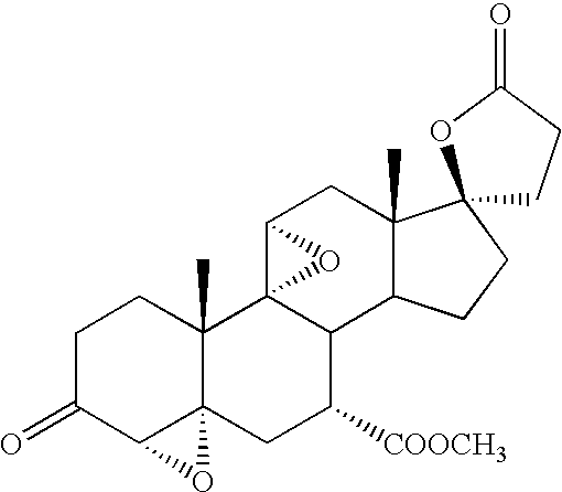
C1C(=O)C2C3(C(C)(C1)C14C(C([COOCH3])C3)C3C(C)(CC1O4)C1(CC3)CCC(=O)O1)O2
